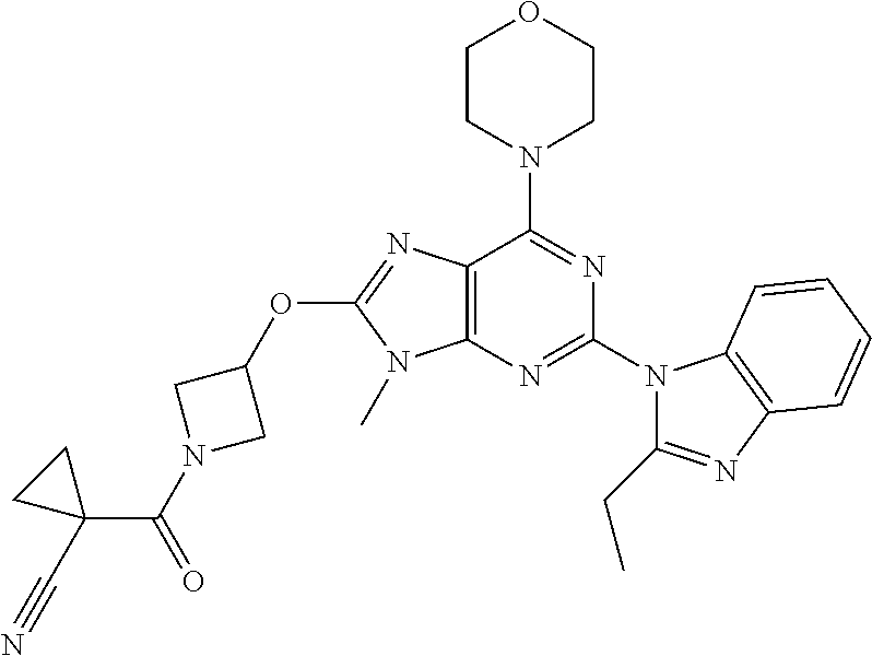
C12=C(N=C(N3C(CC)=NC4=C3C=CC=C4)N=C1N1CCOCC1)N(C)C(OC1CN(C(=O)C3(C#N)CC3)C1)=N2
